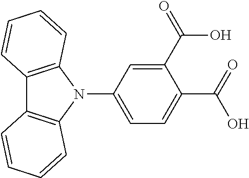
C12=C(N(C3=CC=C(C(=O)O)C(C(=O)O)=C3)C3=C1C=CC=C3)C=CC=C2
